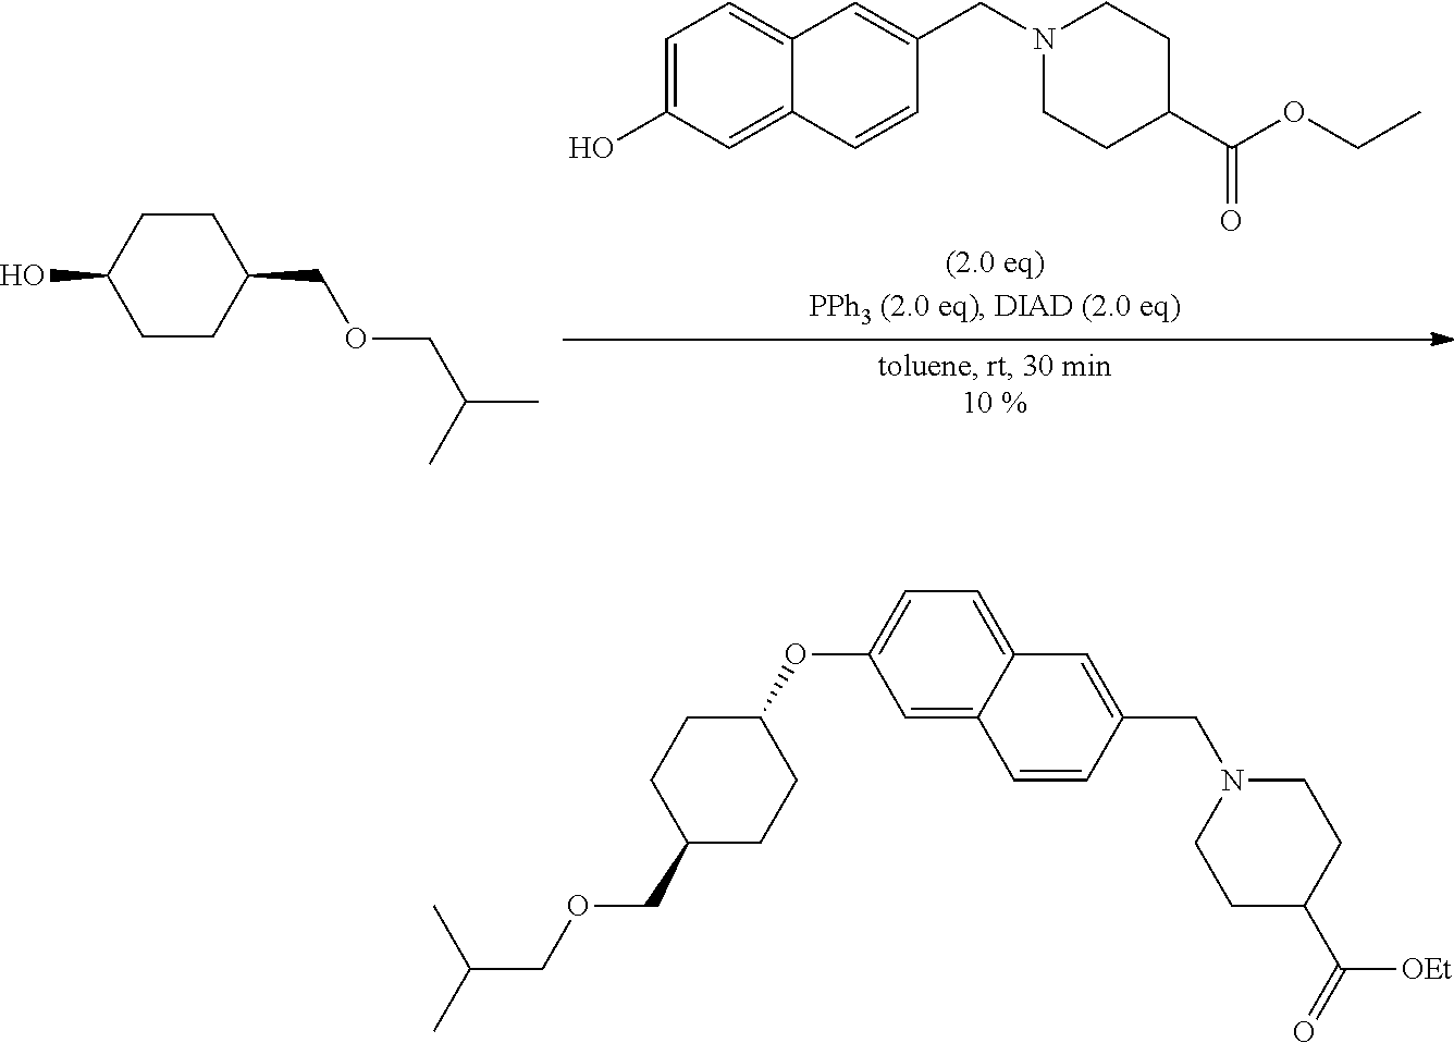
C1=C(O)C=C2C(=C1)C=C(CN1CCC(C(OCC)=O)CC1)C=C2.C1CC(COCC(C)C)CCC1O.C1=C2C(=CC=C1OC1CCC(COCC(C)C)CC1)C=C(CN1CCC(C(=O)[OEt])CC1)C=C2
